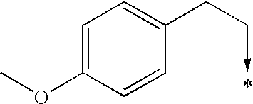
C1=C(OC)C=CC(CC->C)=C1
